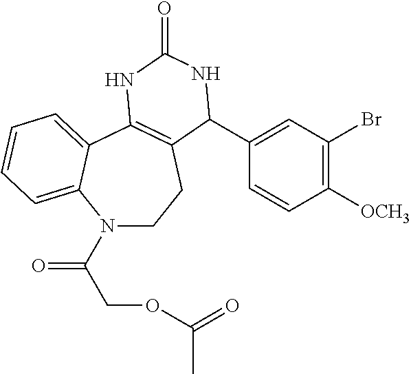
N1(C(COC(=O)C)=O)CCC2=C(C3=CC=CC=C13)NC(=O)NC2C1=CC(Br)=C([OCH3])C=C1
